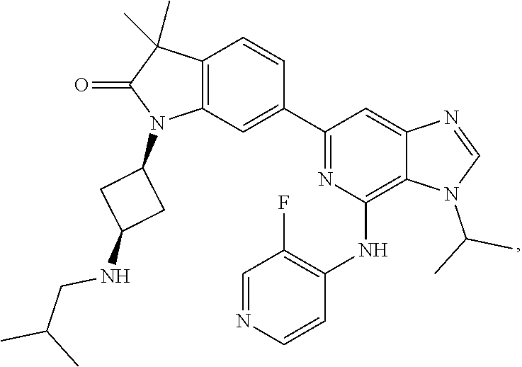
C1=NC=CC(NC2=C3C(=CC(C4=CC5=C(C=C4)C(C)(C)C(=O)N5C4CC(NCC(C)C)C4)=N2)N=CN3C(C)C)=C1F
